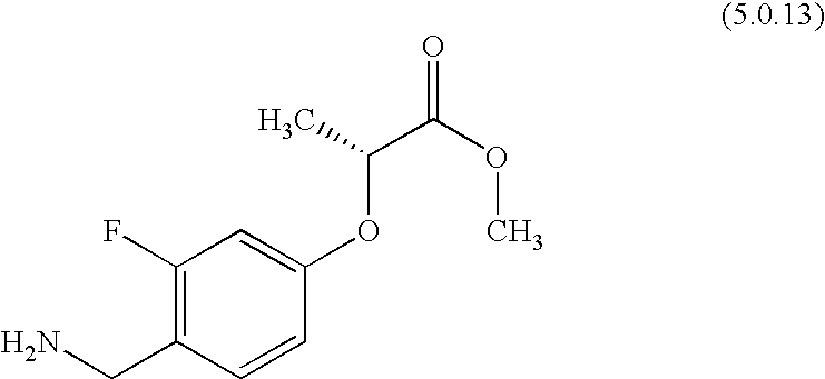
C1(F)=C(CN)C=CC(OC(C)C(OC)=O)=C1
